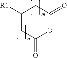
[R1]C1CC(=O)OC(=O)C1
